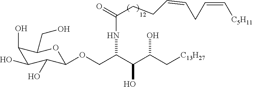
C(C(C(C[C13H27])O)O)(COC1C(O)C(O)C(O)C(CO)O1)NC(CCC=CCC=C[C5H11])=O
